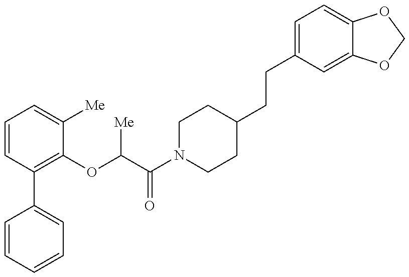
C1=CC=CC=C1C1=C(OC(C(N2CCC(CCC3=CC=C4C(=C3)OCO4)CC2)=O)[Me])C([Me])=CC=C1
